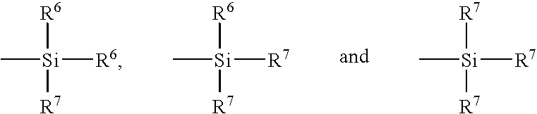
C[Si]([R6])([R7])[R6].C[Si]([R7])([R6])[R7].C[Si]([R7])([R7])[R7]
